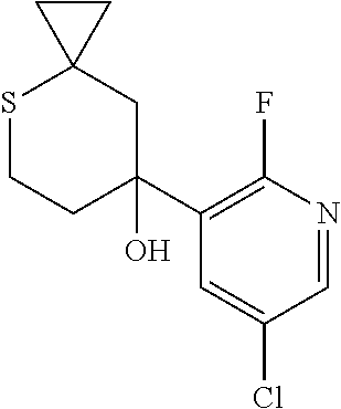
S1CCC(O)(C2=C(F)N=CC(Cl)=C2)CC12CC2
